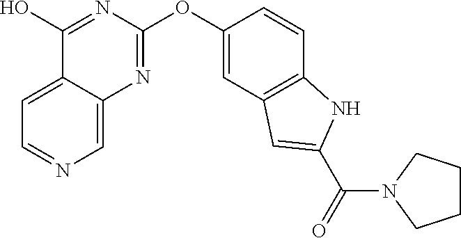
C12=CC=NC=C1N=C(OC1=CC3=C(C=C1)NC(C(=O)N1CCCC1)=C3)N=C2O
